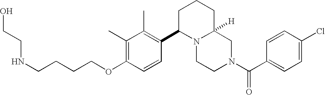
C(CCOC1=C(C)C(C)=C(C2N3C([H])(CCC2)CN(C(C2=CC=C(Cl)C=C2)=O)CC3)C=C1)CNCCO
